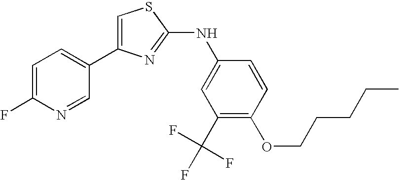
C1=C(C2=CC=C(F)N=C2)N=C(NC2=CC(C(F)(F)F)=C(OCCCCC)C=C2)S1
